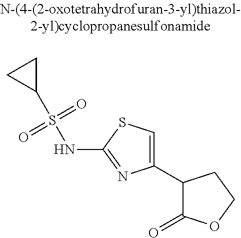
C1(C2C(=O)OCC2)=CSC(NS(C2CC2)(=O)=O)=N1
